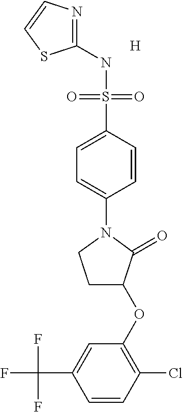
C1(NS(C2=CC=C(N3CCC(OC4=C(Cl)C=CC(C(F)(F)F)=C4)C3=O)C=C2)(=O)=O)=NC=CS1.[H]
